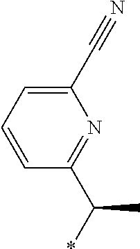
C1=CC(C(*)C)=NC(C#N)=C1
